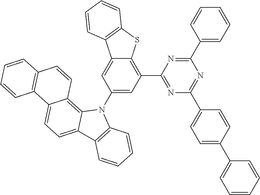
C1(C2=CC=CC=C2)=NC(C2=C3C(=CC(N4C5=C6C(=CC=C5C5=C4C=CC=C5)C4=C(C=C6)C=CC=C4)=C2)C2=C(S3)C=CC=C2)=NC(C2=CC=C(C3=CC=CC=C3)C=C2)=N1
